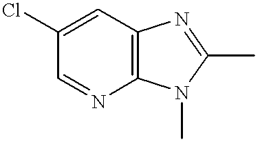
C12=C(N(C)C(C)=N1)N=CC(Cl)=C2
